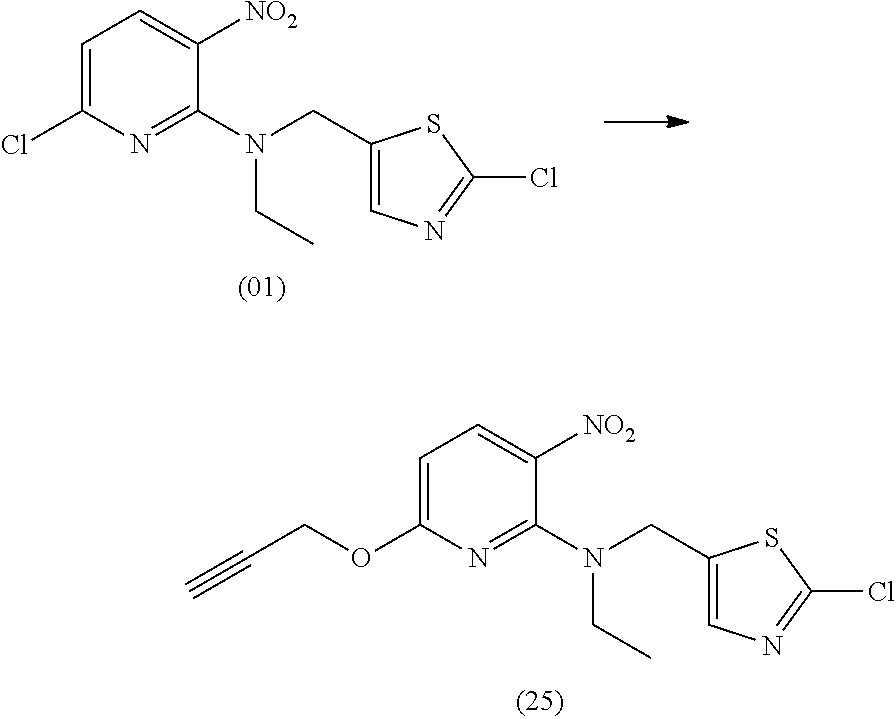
C1(CN(C2=NC(Cl)=CC=C2[NO2])CC)=CN=C(Cl)S1.C1(CN(C2=NC(OCC#C)=CC=C2[NO2])CC)=CN=C(Cl)S1
